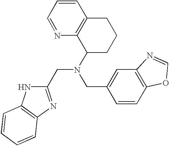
C1=CC=NC2=C1CCCC2N(CC1=CC2=C(C=C1)OC=N2)CC1=NC2=C(N1)C=CC=C2
